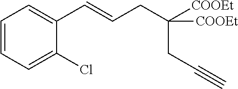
C1=CC=C(Cl)C(C=CCC([COOEt])(CC#C)[COOEt])=C1
